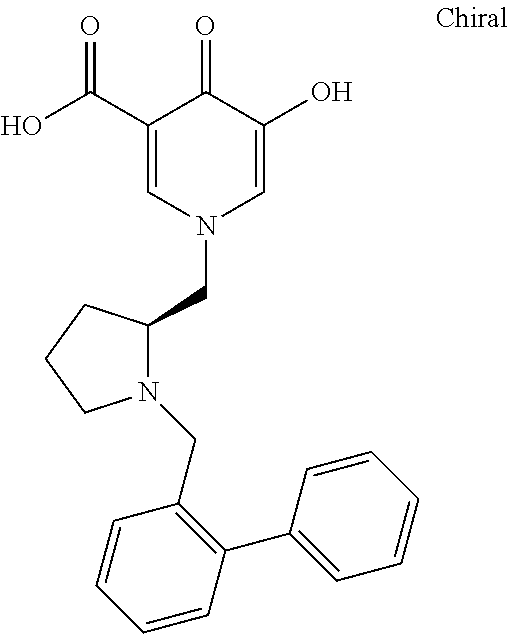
C1(C(=O)O)=CN(CC2N(CC3=C(C4=CC=CC=C4)C=CC=C3)CCC2)C=C(O)C1=O
